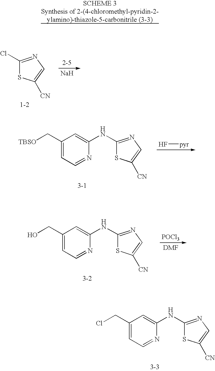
C1(C[TBSO])=CC=NC(NC2=NC=C([CN])S2)=C1.F[pyr].C1(CO)=CC=NC(NC2=NC=C([CN])S2)=C1.[POCl3].C1(CCl)=CC=NC(NC2=NC=C([CN])S2)=C1.C1(Cl)=NC=C([CN])S1.[Na]
